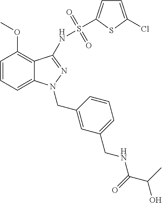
C1=CC=C2C(=C1OC)C(NS(=O)(=O)C1=CC=C(Cl)S1)=NN2CC1=CC(CNC(C(O)C)=O)=CC=C1
